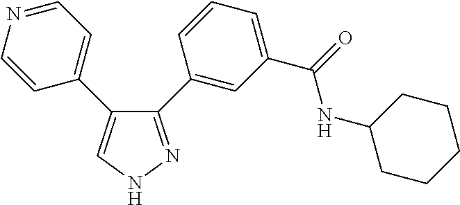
C1=CN=CC=C1C1=CNN=C1C1=CC(C(=O)NC2CCCCC2)=CC=C1
